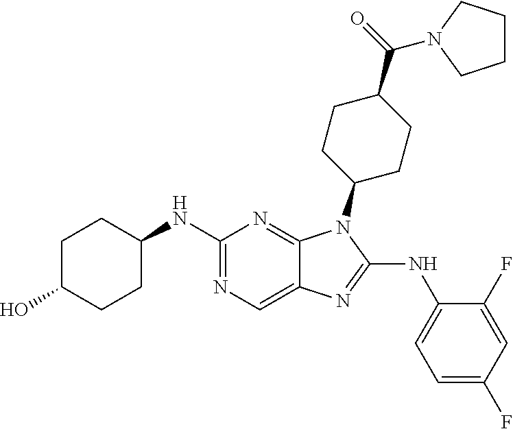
C1(NC2CCC(O)CC2)=NC=C2C(=N1)N(C1CCC(C(=O)N3CCCC3)CC1)C(NC1=CC=C(F)C=C1F)=N2
